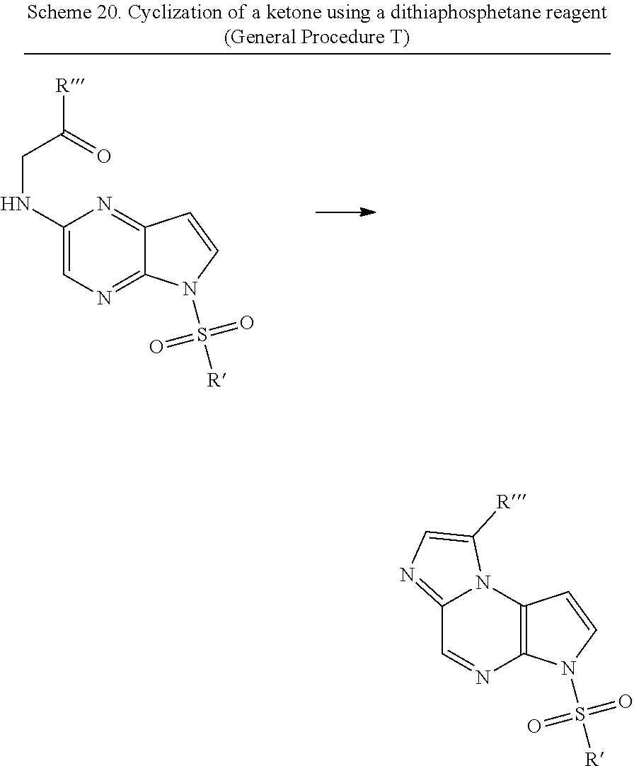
C(NC1=CN=C2C(=N1)C=CN2S(=O)(=O)[R])C(=O)[R].C12=NC=C([R])N1C1=C(N=C2)N(S(=O)(=O)[R])C=C1
